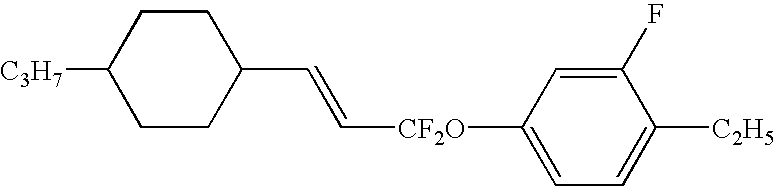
[C3H7]C1CCC(C=C[CF2O]C2=CC=C([C2H5])C(F)=C2)CC1
